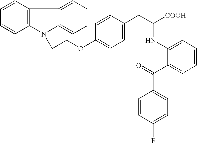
C1=CC(OCCN2C3=C(C4=CC=CC=C42)C=CC=C3)=CC=C1CC([COOH])NC1=CC=CC=C1C(=O)C1=CC=C(F)C=C1
